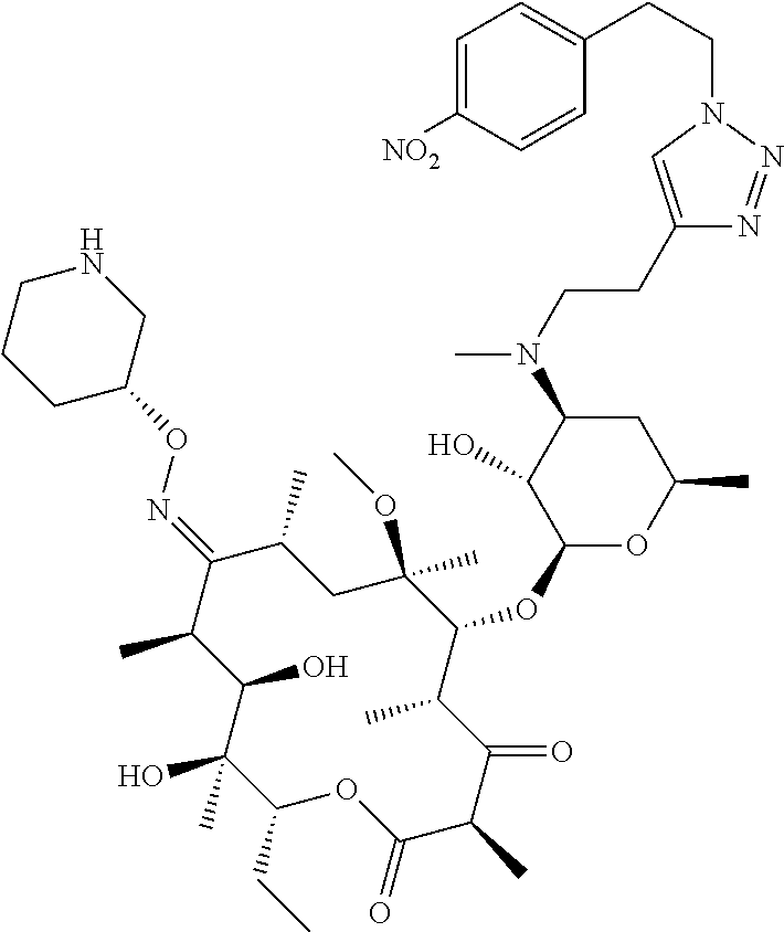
C1(CC)C(C)(O)C(O)C(C)C(=NOC2CNCCC2)C(C)CC(OC)(C)C(OC2OC(C)CC(N(C)CCC3=CN(CCC4=CC=C([NO2])C=C4)N=N3)C2O)C(C)C(=O)C(C)C(=O)O1
